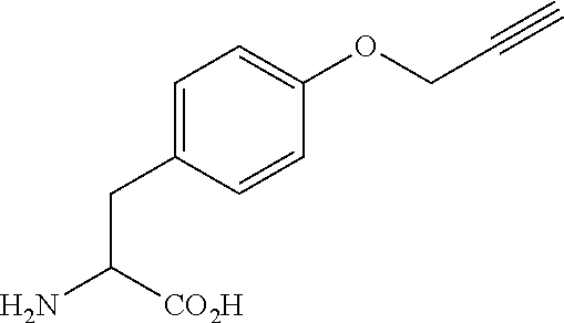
C1=C(CC(N)[CO2H])C=CC(OCC#C)=C1
